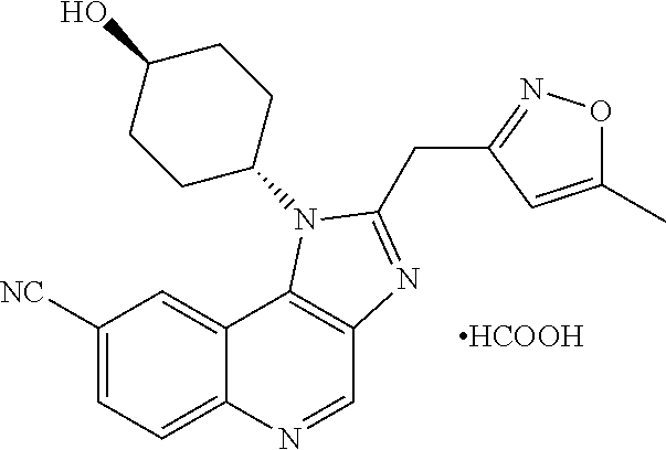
C1([NC])=CC=C2C(=C1)C1=C(C=N2)N=C(CC2=NOC(C)=C2)N1C1CCC(O)CC1.[HCOOH]
